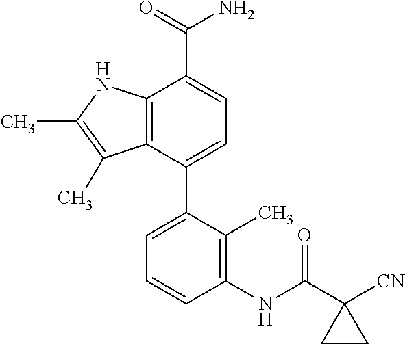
C12=C(C(C3=CC=CC(NC(C4([CN])CC4)=O)=C3C)=CC=C1C(=O)N)C(C)=C(C)N2
